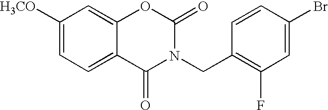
C1([H3CO])=CC=C2C(=C1)OC(=O)N(CC1=C(F)C=C(Br)C=C1)C2=O
